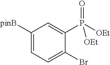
C1([pinB])=CC=C(Br)C(P([OEt])(=O)[OEt])=C1
